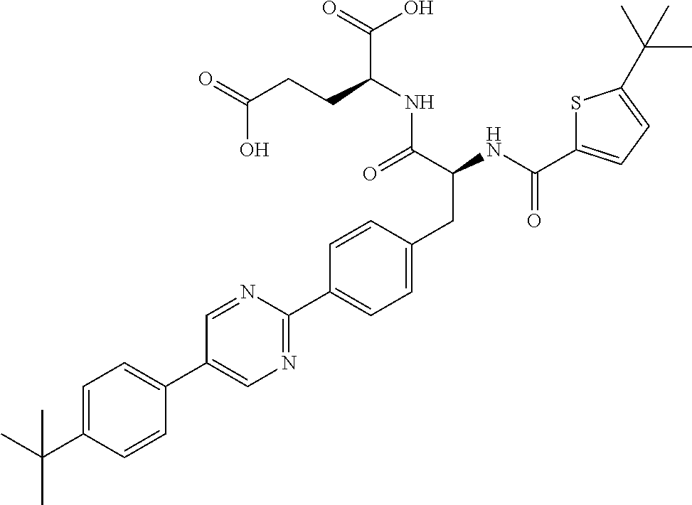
CC(C1=CC=C(C2=CN=C(C3=CC=C(CC(NC(=O)C4=CC=C(C(C)(C)C)S4)C(=O)NC(C(=O)O)CCC(=O)O)C=C3)N=C2)C=C1)(C)C
